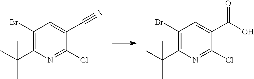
C1(Br)=C(C(C)(C)C)N=C(Cl)C(C#N)=C1.C1(Br)=C(C(C)(C)C)N=C(Cl)C(C(=O)O)=C1
